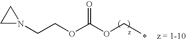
C1N(CCOC(OCC)=O)C1
